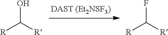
[R]C([R])O.[R]C([R])F
